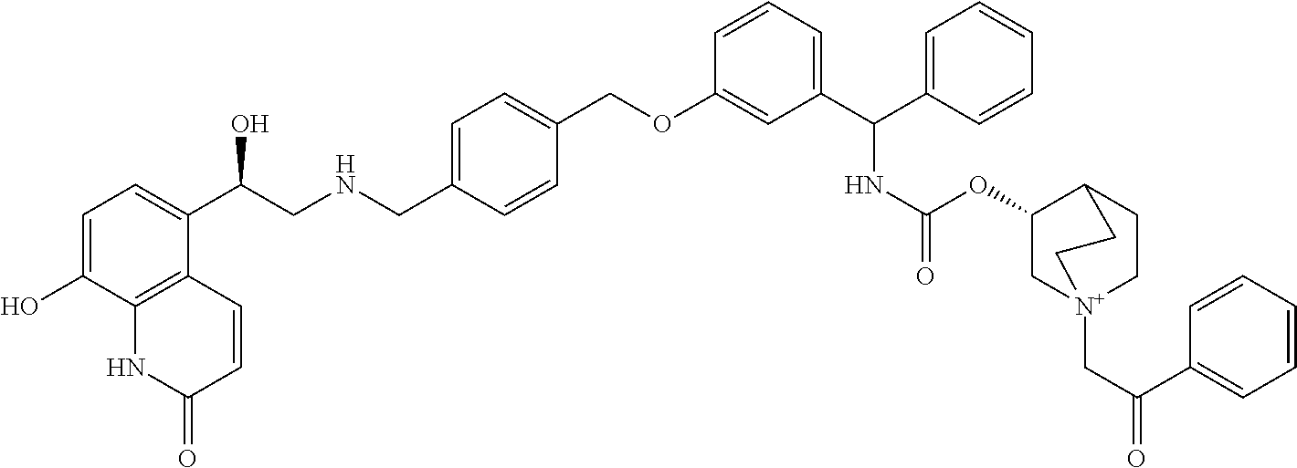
O(C1=CC(C(C2=CC=CC=C2)NC(=O)OC2C[N+]3(CC(=O)C4=CC=CC=C4)CCC2CC3)=CC=C1)CC1=CC=C(CNCC(C2=CC=C(O)C3=C2C=CC(=O)N3)O)C=C1
